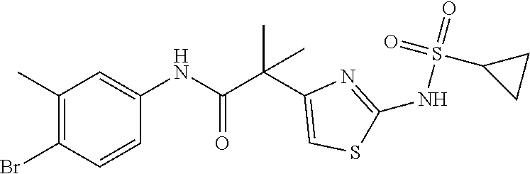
C1(C)=C(Br)C=CC(NC(C(C2=CSC(NS(=O)(=O)C3CC3)=N2)(C)C)=O)=C1
